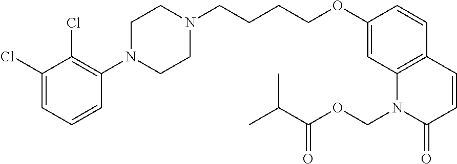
C1(Cl)=CC=CC(N2CCN(CCCCOC3=CC4=C(C=C3)C=CC(=O)N4COC(=O)C(C)C)CC2)=C1Cl
